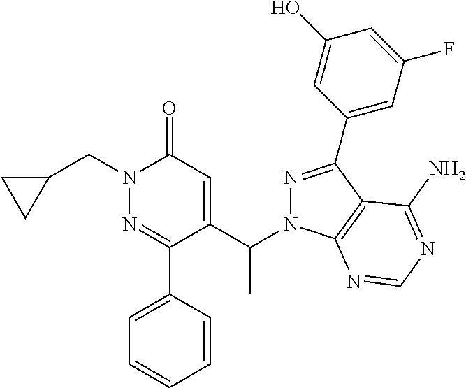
C1(CN2N=C(C3=CC=CC=C3)C(C(N3N=C(C4=CC(F)=CC(O)=C4)C4=C3N=CN=C4N)C)=CC2=O)CC1
